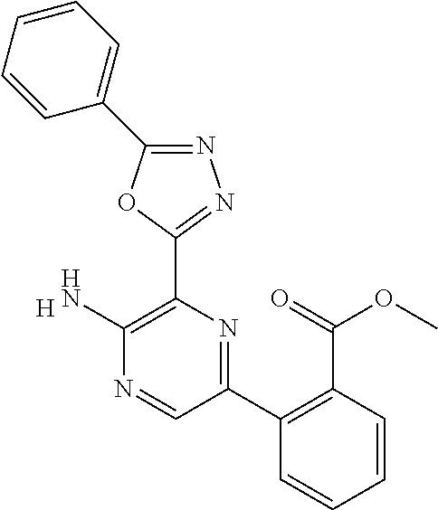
[H].C1(N)=C(C2=NN=C(C3=CC=CC=C3)O2)N=C(C2=C(C(OC)=O)C=CC=C2)C=N1
